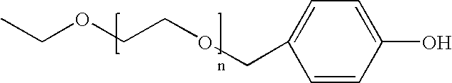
C1=CC(O)=CC=C1COCCOCC
